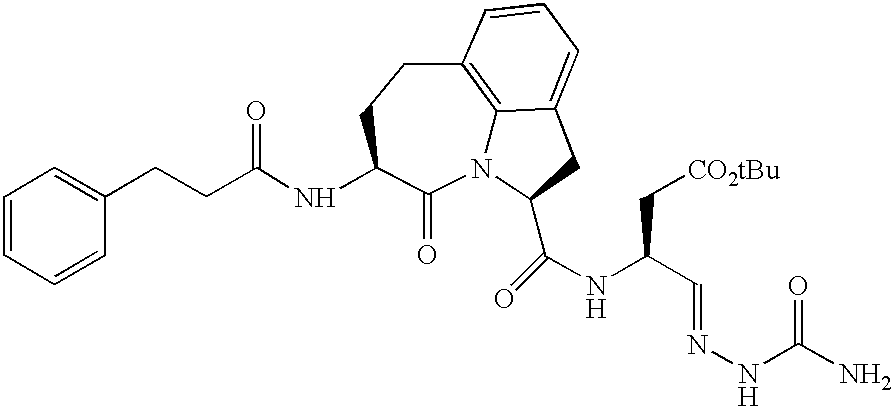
N12C3=C(CCC(NC(CCC4=CC=CC=C4)=O)C1=O)C=CC=C3CC2C(NC(C=NNC(N)=O)C[CO2tBu])=O
